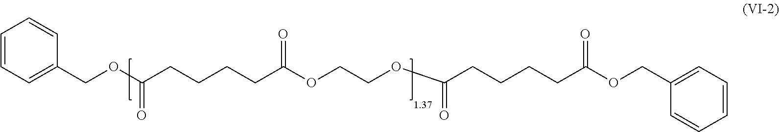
C1=CC=C(COC(CCCCC(OCCOC(=O)CCCCC(OCC2=CC=CC=C2)=O)=O)=O)C=C1
